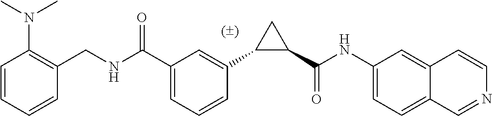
C1(C(NC2=CC=C3C(=C2)C=CN=C3)=O)CC1C1=CC(C(NCC2=C(N(C)C)C=CC=C2)=O)=CC=C1
